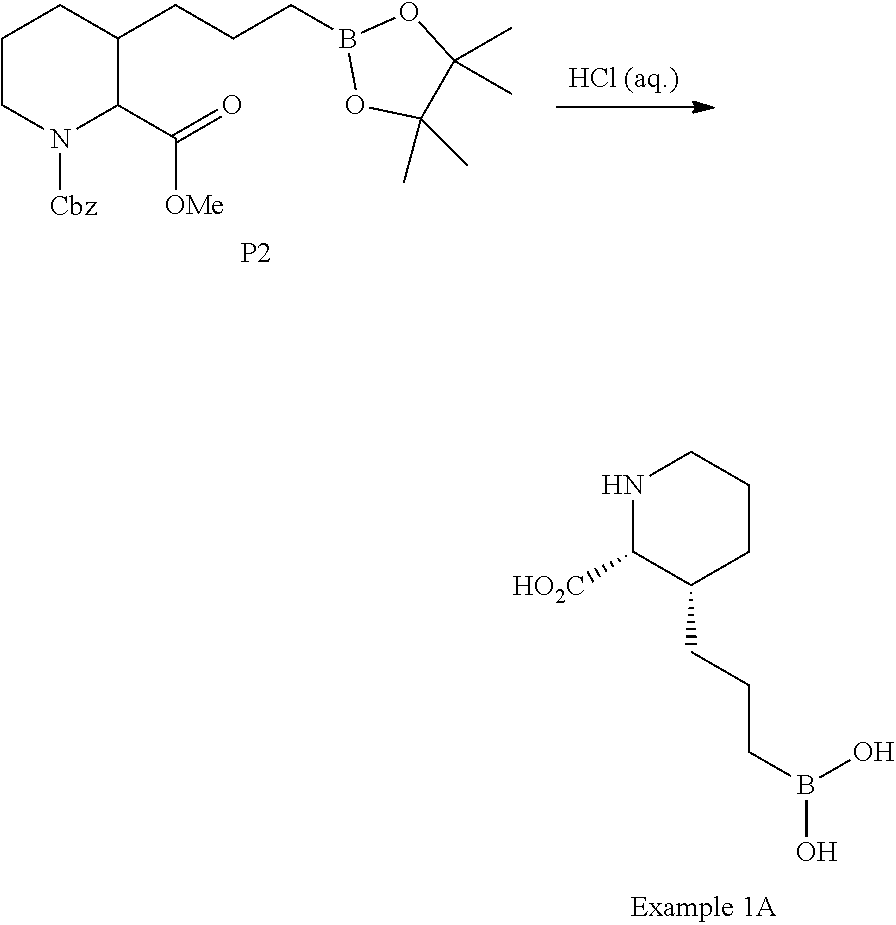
N1C([HO2C])C(CCCB(O)O)CCC1.[HCl (aq.)].C1(CCCB2OC(C)(C)C(C)(C)O2)C(C([OMe])=O)N([Cbz])CCC1.[P2]
